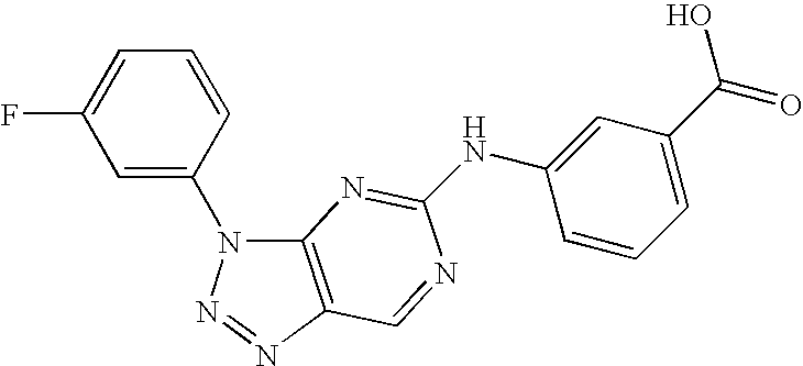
C12=C(N=NN1C1=CC(F)=CC=C1)C=NC(NC1=CC(C(=O)O)=CC=C1)=N2
